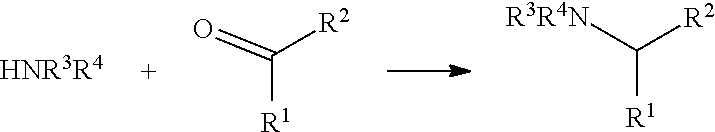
[HNR3R4].[R2]C(=O)[R1].[R2]C([R3R4N])[R1]
